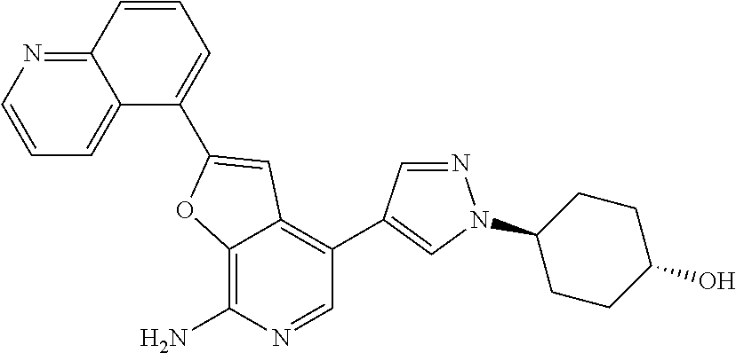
C12=C(N)N=CC(C3=CN(C4CCC(O)CC4)N=C3)=C1C=C(C1=CC=CC3=NC=CC=C31)O2
